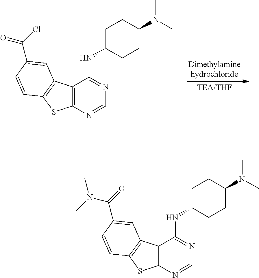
C12=C(N=CN=C1NC1CCC(N(C)C)CC1)SC1=C2C=C(C(=O)Cl)C=C1.[Dimethylaminehydrochloride].[TEA/THF].C12=C(N=CN=C1NC1CCC(N(C)C)CC1)SC1=C2C=C(C(N(C)C)=O)C=C1
